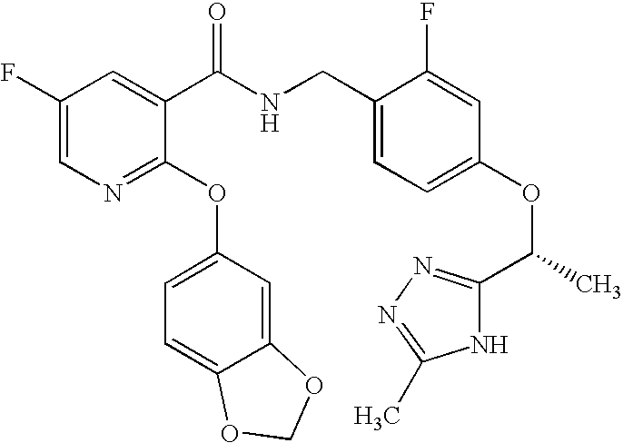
C1(F)=CN=C(OC2=CC=C3C(=C2)OCO3)C(C(NCC2=CC=C(OC(C)C3=NN=C(C)N3)C=C2F)=O)=C1
